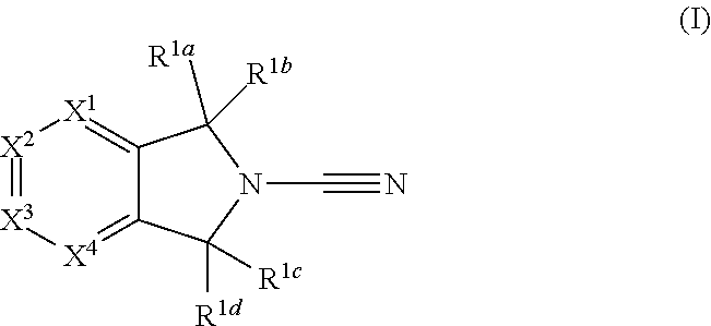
[X2]1=[X3][X4]=C2C(=[X1]1)C([R1a])([R1b])N(C#N)C2([R1d])[R1c]
